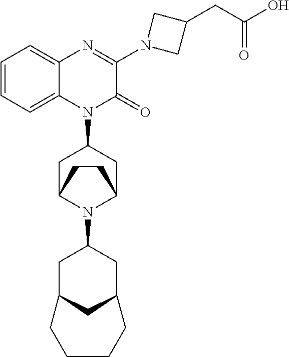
C1=CC=C2C(=C1)N=C(N1CC(CC(=O)O)C1)C(=O)N2C1CC2N(C3CC4CC(C3)CCCC4)C(C1)CC2
